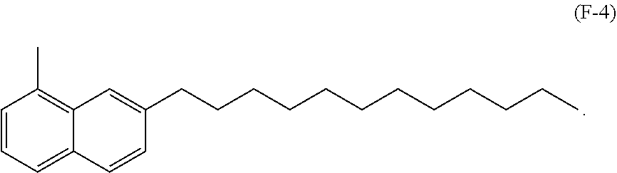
C1=CC=C2C(=C1C)C=C(CCCCCCCCCCCC)C=C2
